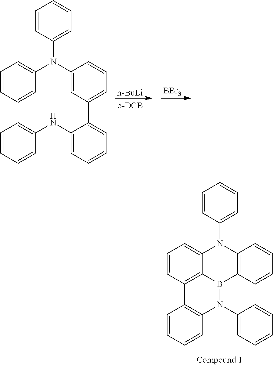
N1(C2=CC=CC=C2)C2=CC=CC(=C2)C2=C(C=CC=C2)NC2=CC=CC=C2C2=CC=CC1=C2.[n-BuLi].[BBr3].N1(C2=CC=CC=C2)C2=CC=CC3=C2B2N(C4=C3C=CC=C4)C3=CC=CC=C3C3=CC=CC1=C32
